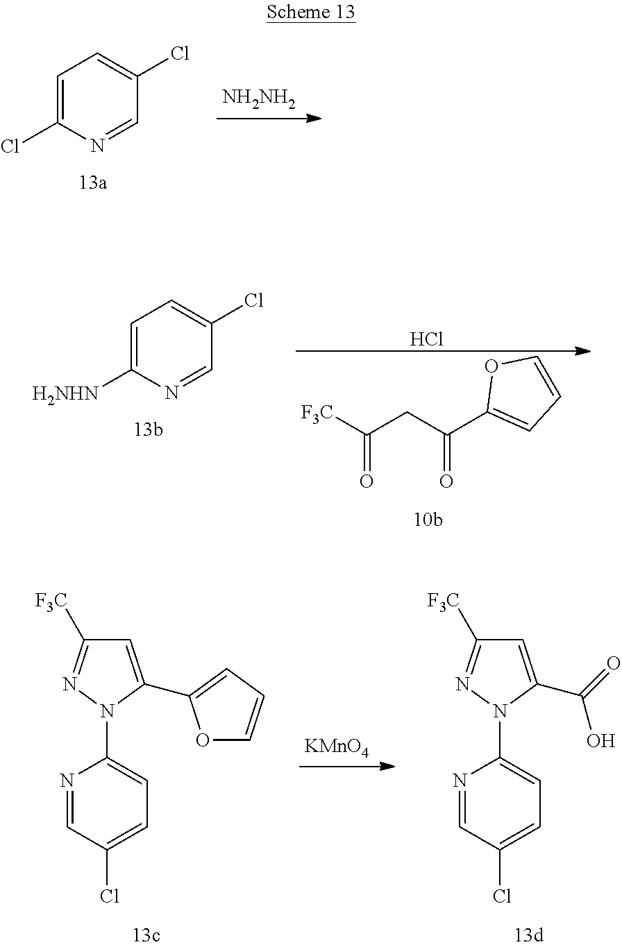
C1=C(Cl)N=CC(Cl)=C1.[NH2NH2].[F3C]C(CC(C1=CC=CO1)=O)=O.Cl.C1=C([H2NHN])N=CC(Cl)=C1.N1=CC(Cl)=CC=C1N1C(C(=O)O)=CC([F3C])=N1.N1=CC(Cl)=CC=C1N1C(C2=CC=CO2)=CC([F3C])=N1.[KMnO4]
